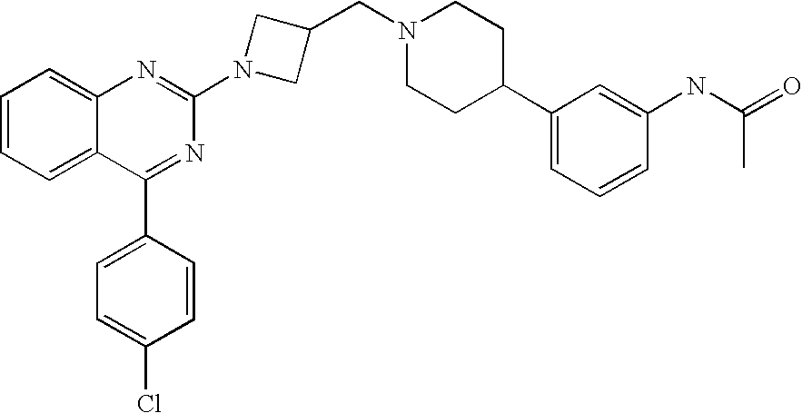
C1=C(Cl)C=CC(C2=NC(N3CC(CN4CCC(C5=CC=CC(NC(=O)C)=C5)CC4)C3)=NC3=CC=CC=C32)=C1
